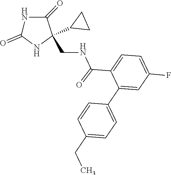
C1(=O)NC(CNC(C2=CC=C(F)C=C2C2=CC=C(CC)C=C2)=O)(C2CC2)C(=O)N1
